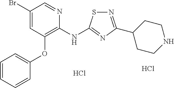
BrC1=CC(OC2=CC=CC=C2)=C(NC2=NC(C3CCNCC3)=NS2)N=C1.Cl.Cl
